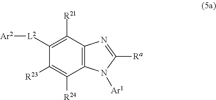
C12=C(C([R21])=C([L2][Ar2])C([R23])=C1[R24])N=C([Ra])N2[Ar1]
